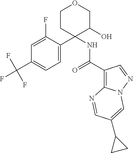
C1=C(C2(NC(C3=C4N(N=C3)C=C(C3CC3)C=N4)=O)C(O)COCC2)C(F)=CC(C(F)(F)F)=C1
